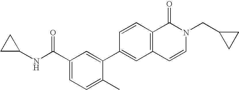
C1C(NC(C2=CC=C(C)C(C3=CC4=C(C=C3)C(=O)N(CC3CC3)C=C4)=C2)=O)C1
